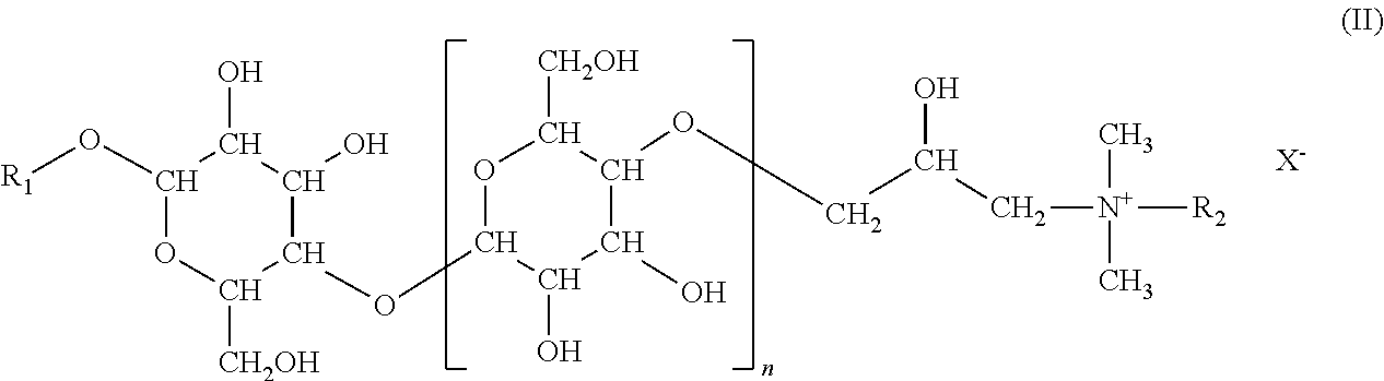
C1(O[R1])OC([CH2OH])C(OC2C(O)C(O)C(OCC(O)C[N+]([R2])(C)C)C([CH2OH])O2)C(O)C1O.[X-]
